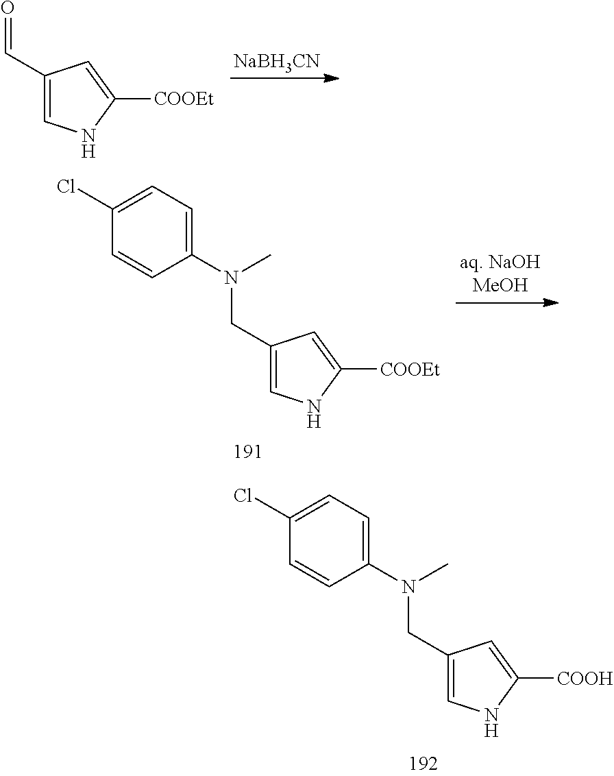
O=CC1=CNC([COOEt])=C1.[NaBH3CN].C1(N(CC2=CNC([COOEt])=C2)C)=CC=C(Cl)C=C1.C1(N(CC2=CNC([COOH])=C2)C)=CC=C(Cl)C=C1
